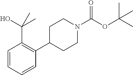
C1=CC=CC(C2CCN(C(OC(C)(C)C)=O)CC2)=C1C(O)(C)C
